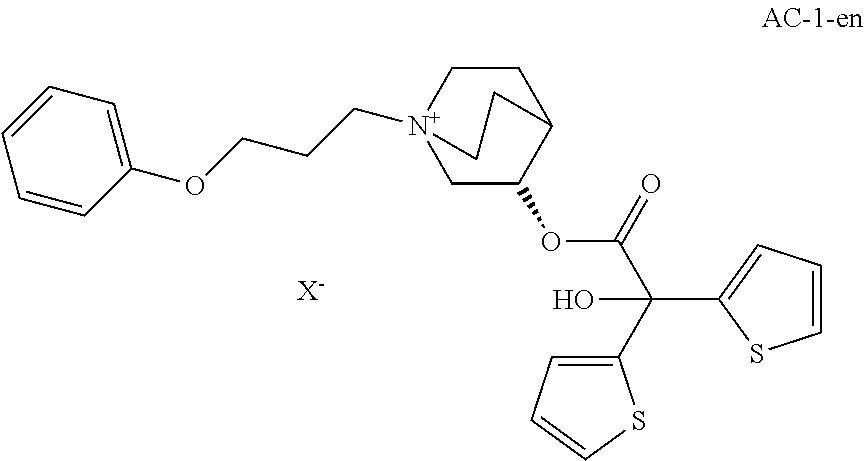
C1C(OC(C(C2=CC=CS2)(C2=CC=CS2)O)=O)C2CC[N+]1(CCCOC1=CC=CC=C1)CC2.[X-]
